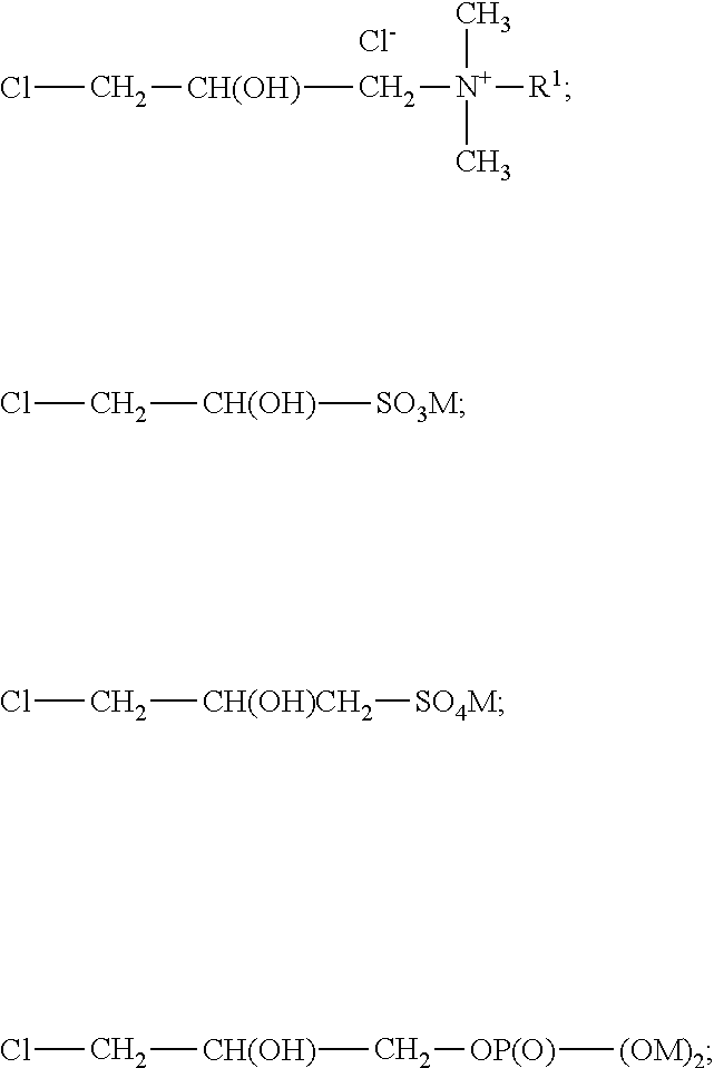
ClC[CH(OH)]C[N+]([R1])(C)C.[Cl-].C([CH(OH)][SO3M])Cl.C([CH(OH)CH2][SO4M])Cl.C([CH(OH)]C[OP(O)][(OM)2])Cl
